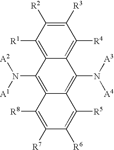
C1([R3])=C([R2])C([R1])=C2C(=C1[R4])C(N([A3])[A4])=C1C(=C2N([A2])[A1])C([R8])=C([R7])C([R6])=C1[R5]
